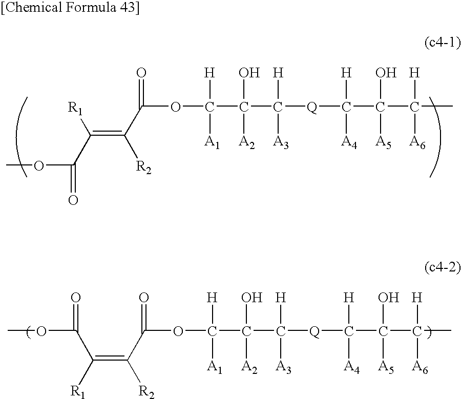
COC(C([R1])=C([R2])C(OC([H])([A1])C(O)([A2])C([H])([A3])[Q]C([H])([A4])C(O)([A5])C([H])([A6])C)=O)=O.[R1]C(C(OC)=O)=C([R2])C(OC([H])([A1])C(O)([A2])C([H])([A3])[Q]C([H])([A4])C(O)([A5])C([H])([A6])C)=O
